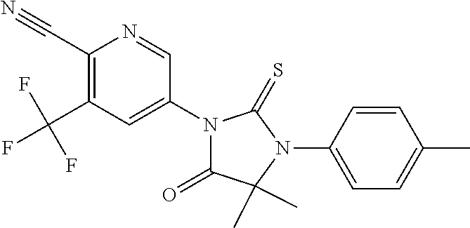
C1(C#N)=C(C(F)(F)F)C=C(N2C(=O)C(C)(C)N(C3=CC=C(C)C=C3)C2=S)C=N1
